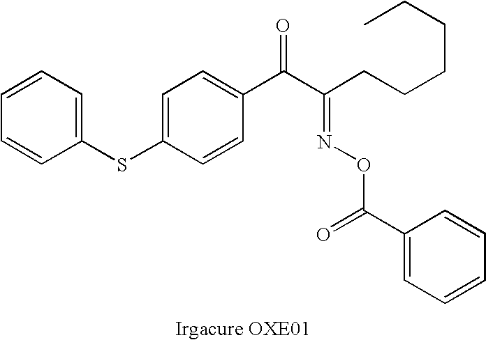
C1(SC2=CC=C(C(C(CCCCCC)=NOC(C3=CC=CC=C3)=O)=O)C=C2)=CC=CC=C1
